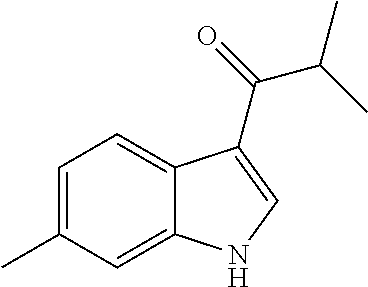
C1=C(C)C=C2C(=C1)C(C(C(C)C)=O)=CN2
